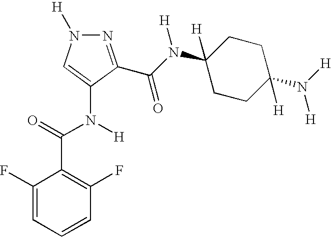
C1=CC=C(F)C(C(=O)N([H])C2=CN([H])N=C2C(N(C2([H])CCC(N([H])[H])([H])CC2)[H])=O)=C1F
